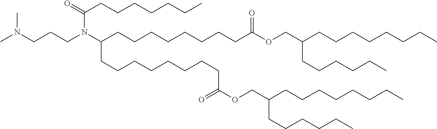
CN(C)CCCN(C(CCCCCCC)=O)C(CCCCCCCCC(=O)OCC(CCCCCCCC)CCCCCC)CCCCCCCCC(=O)OCC(CCCCCCCC)CCCCCC
